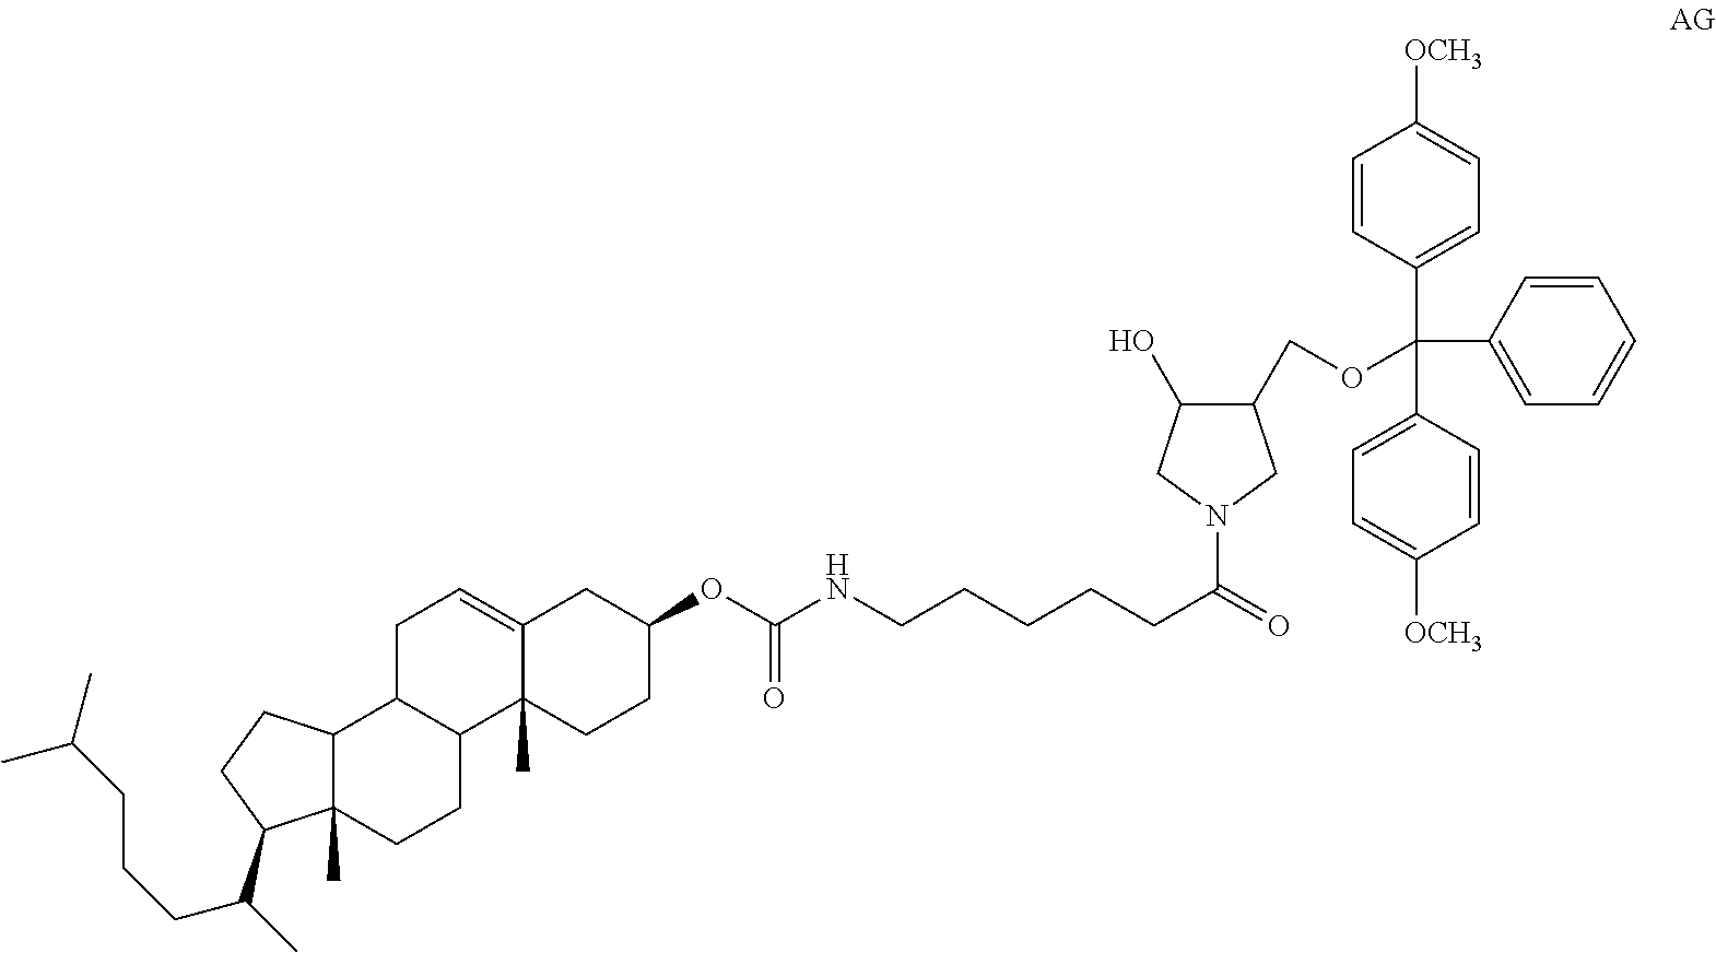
C(CCCCCNC(OC1CC2=CCC3C(C2(C)CC1)CCC1(C)C3CCC1C(C)CCCC(C)C)=O)(=O)N1CC(O)C(COC(C2=CC=C([OCH3])C=C2)(C2=CC=CC=C2)C2=CC=C([OCH3])C=C2)C1
